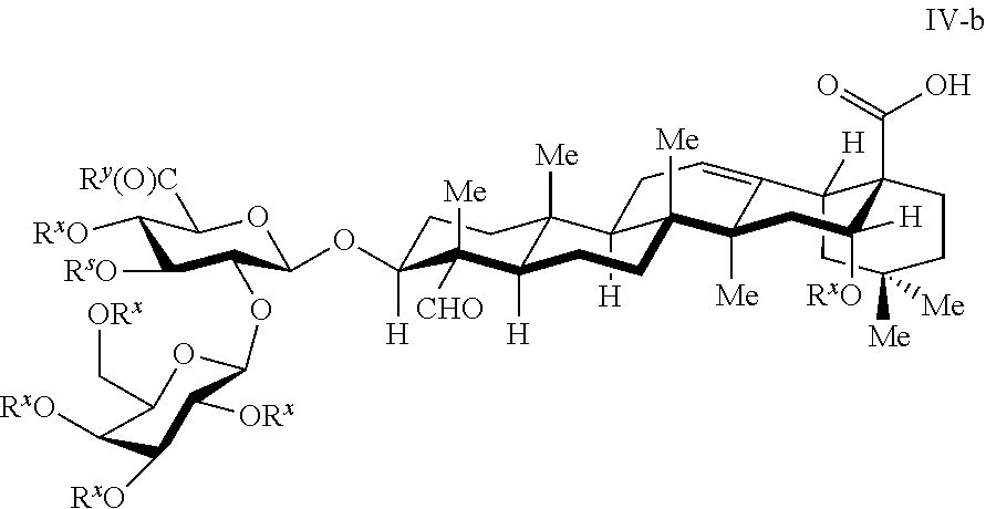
C12([H])C3([Me])C([H])(C([CHO])([Me])C(OC4C(OC5OC(C[ORx])C([RxO])C([RxO])C5[ORx])C([RsO])C([RxO])C([Ry(O)C])O4)([H])CC3)CCC1([Me])C1([Me])CC([RxO])([H])C3(C(=O)O)C([H])(CC([Me])([Me])CC3)C1=CC2
